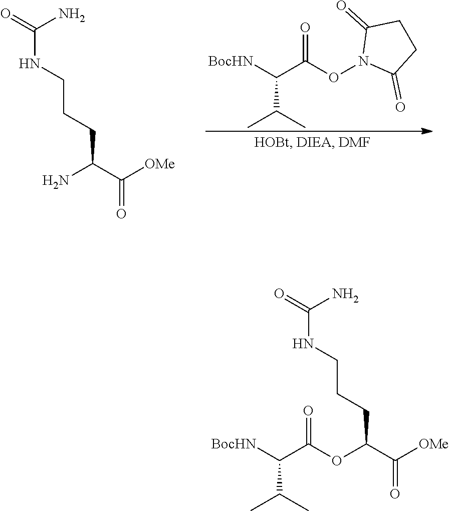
[BocHN]C(C(C)C)C(=O)ON1C(=O)CCC1=O.C(NCCCC(N)C(=O)[OMe])(N)=O.[BocHN]C(C(C)C)C(=O)OC(C(=O)[OMe])CCCNC(N)=O
